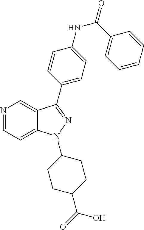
N1=CC=C2C(=C1)C(C1=CC=C(NC(C3=CC=CC=C3)=O)C=C1)=NN2C1CCC(C(=O)O)CC1
